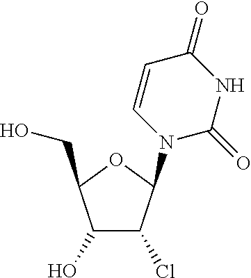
C(O)C1C(O)C(Cl)C(N2C(=O)NC(=O)C=C2)O1
